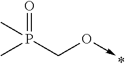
CP(=O)(CO->C)C
